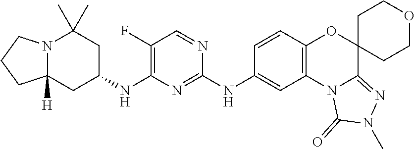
N12C([H])(CC(NC3=C(F)C=NC(NC4=CC5=C(OC6(C7=NN(C)C(=O)N57)CCOCC6)C=C4)=N3)CC1(C)C)CCC2
